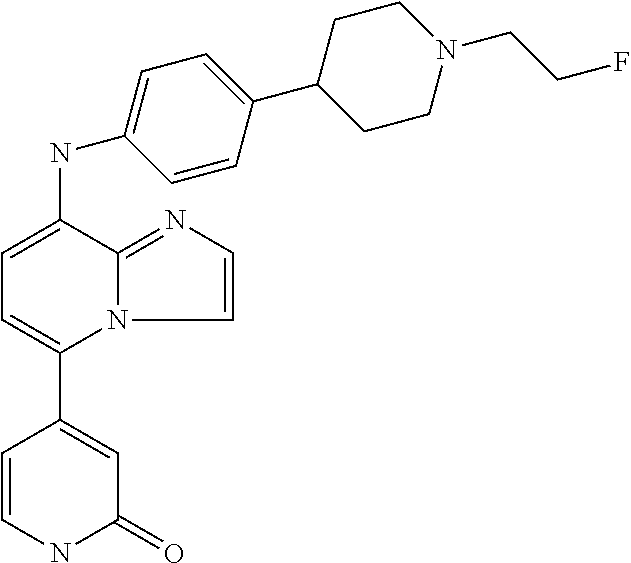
C1=CNC(=O)C=C1C1=CC=C(NC2=CC=C(C3CCN(CCF)CC3)C=C2)C2=NC=CN12
